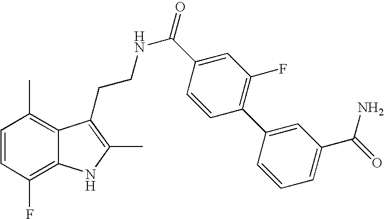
C1=CC(F)=C2C(=C1C)C(CCNC(=O)C1=CC(F)=C(C3=CC(C(=O)N)=CC=C3)C=C1)=C(C)N2
